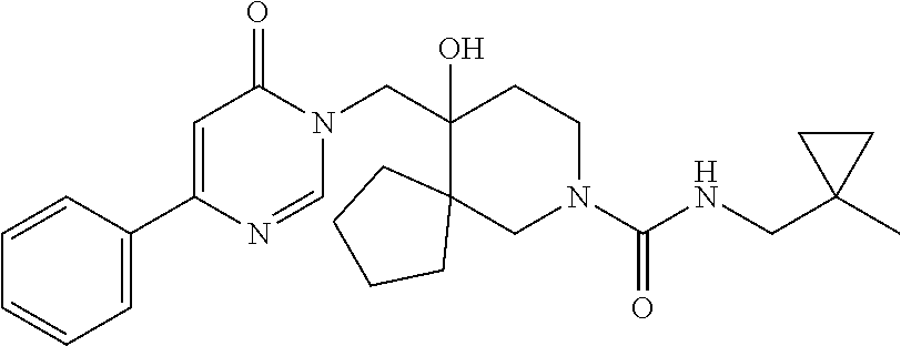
C1(CN2C(=O)C=C(C3=CC=CC=C3)N=C2)(O)C2(CN(C(NCC3(C)CC3)=O)CC1)CCCC2
